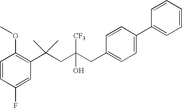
C1(F)=CC(C(CC(CC2=CC=C(C3=CC=CC=C3)C=C2)(O)[CF3])(C)C)=C(OC)C=C1
